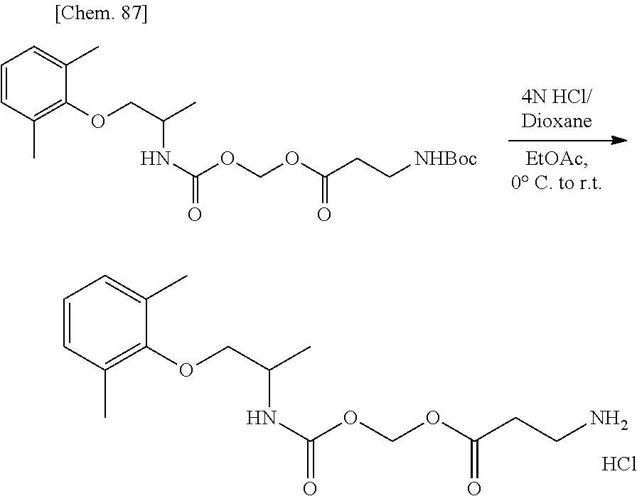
C1=CC(C)=C(OCC(C)NC(OCOC(CCN)=O)=O)C(C)=C1.Cl.C1=CC(C)=C(OCC(C)NC(OCOC(CC[NHBoc])=O)=O)C(C)=C1
